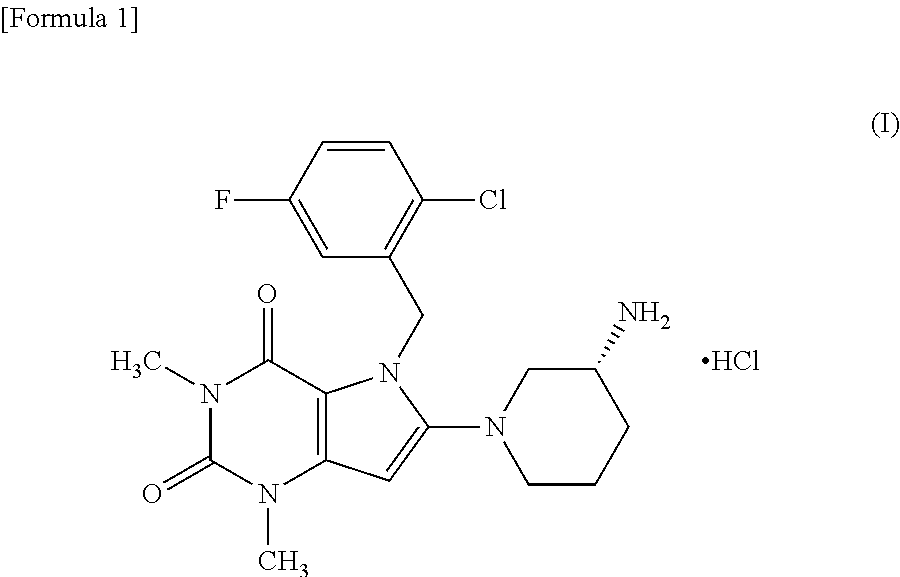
C1=CC(F)=CC(CN2C3=C(N(C)C(=O)N(C)C3=O)C=C2N2CCCC(N)C2)=C1Cl.Cl
